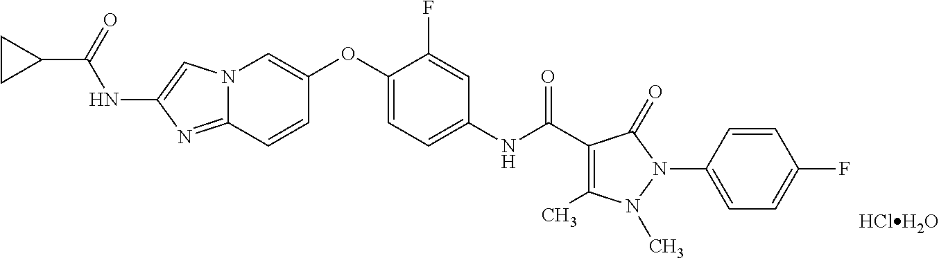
C1(NC(C2=C(C)N(C)N(C3=CC=C(F)C=C3)C2=O)=O)=CC=C(OC2=CN3C(=NC(NC(C4CC4)=O)=C3)C=C2)C(F)=C1.[HClH2O]
